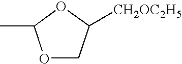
O1C(C)OCC1[CH2OC2H5]
